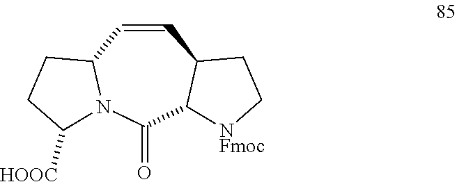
C1=CC2N(C(=O)C3C1CC[NFmoc]3)C([HOOC])CC2
